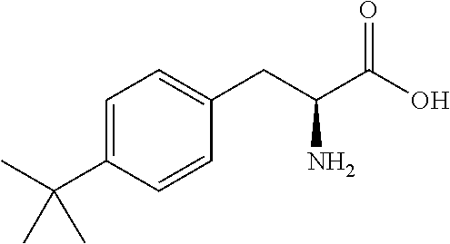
CC(C)(C1=CC=C(CC(C(=O)O)N)C=C1)C
